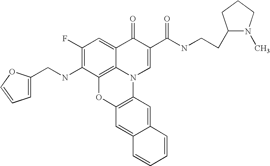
C1(F)=C(NCC2=CC=CO2)C2=C3C(=C1)C(=O)C(C(NCCC1N(C)CCC1)=O)=CN3C1=C(O2)C=C2C(=C1)C=CC=C2
